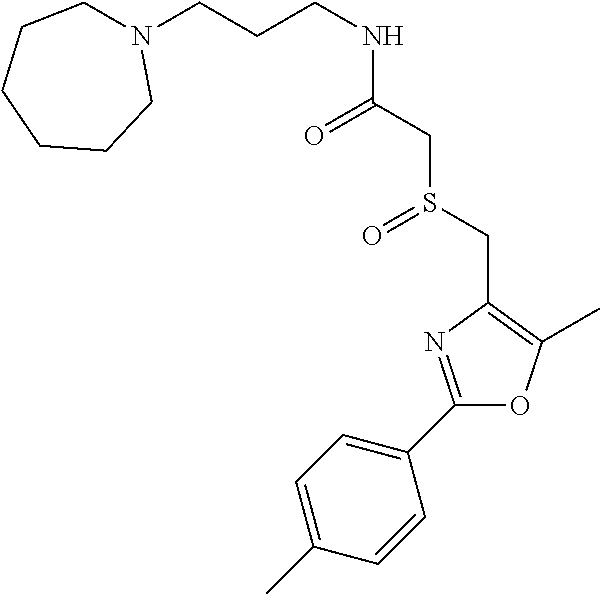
C(CCNC(CS(CC1=C(C)OC(C2=CC=C(C)C=C2)=N1)=O)=O)N1CCCCCC1
